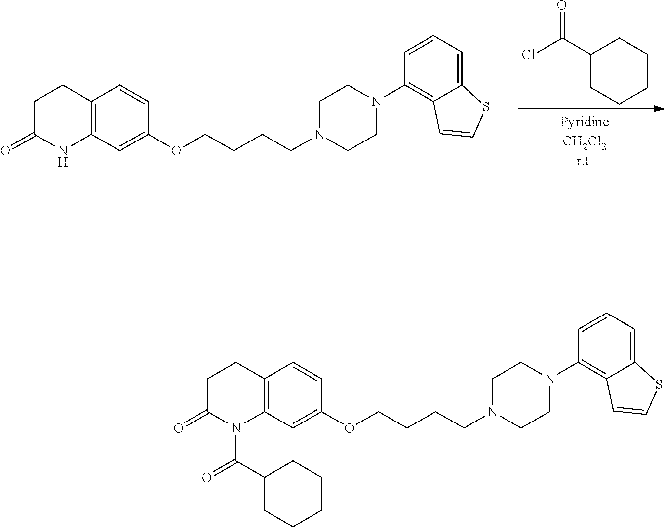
C1C(=O)NC2=C(C1)C=CC(OCCCCN1CCN(C3=C4C(=CC=C3)SC=C4)CC1)=C2.C1(C(Cl)=O)CCCCC1.C1C(=O)N(C(C2CCCCC2)=O)C2=C(C1)C=CC(OCCCCN1CCN(C3=C4C(=CC=C3)SC=C4)CC1)=C2
